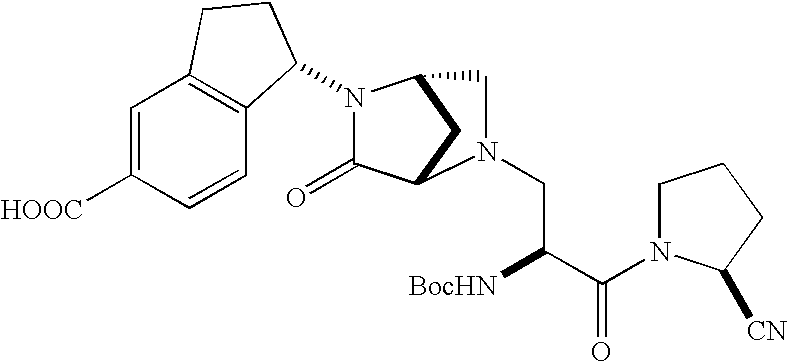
C1=C([HOOC])C=CC2=C1CCC2N1C(=O)C2CC1CN2CC([BocHN])C(=O)N1CCCC1[CN]
